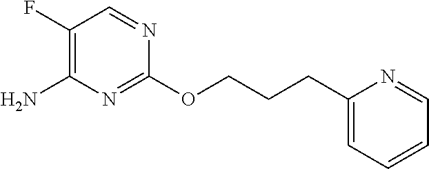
C1(CCCOC2=NC(N)=C(F)C=N2)=CC=CC=N1
